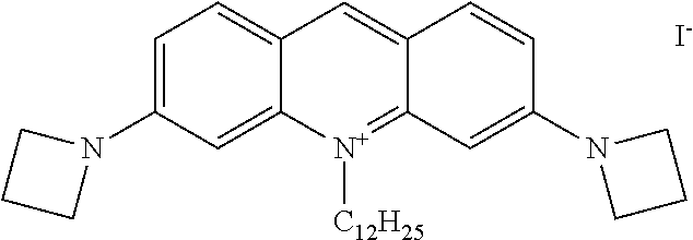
C12=CC=C(N3CCC3)C=C1[N+]([C12H25])=C1C(=C2)C=CC(N2CCC2)=C1.[I-]
